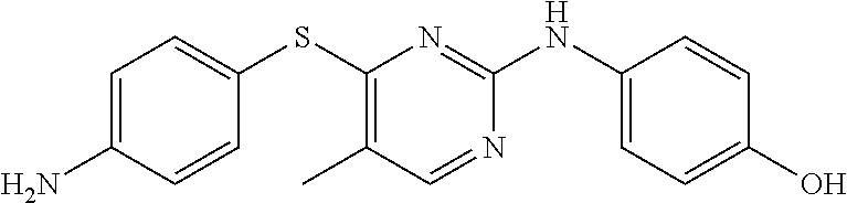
C1=C(N)C=CC(SC2=C(C)C=NC(NC3=CC=C(O)C=C3)=N2)=C1
